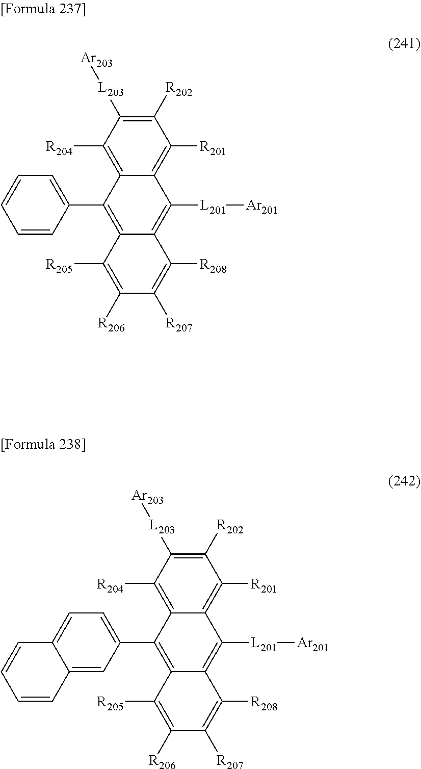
C1([R202])=C([L203][Ar203])C([R204])=C2C(=C1[R201])C([L201][Ar201])=C1C(=C2C2=CC=CC=C2)C([R205])=C([R206])C([R207])=C1[R208].C1([R202])=C([L203][Ar203])C([R204])=C2C(=C1[R201])C([L201][Ar201])=C1C(=C2C2=CC=C3C(=C2)C=CC=C3)C([R205])=C([R206])C([R207])=C1[R208]
